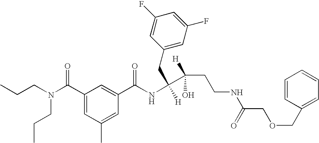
CCCN(C(C1=CC(C)=CC(C(NC([H])(C(O)([H])CCNC(COCC2=CC=CC=C2)=O)CC2=CC(F)=CC(F)=C2)=O)=C1)=O)CCC
